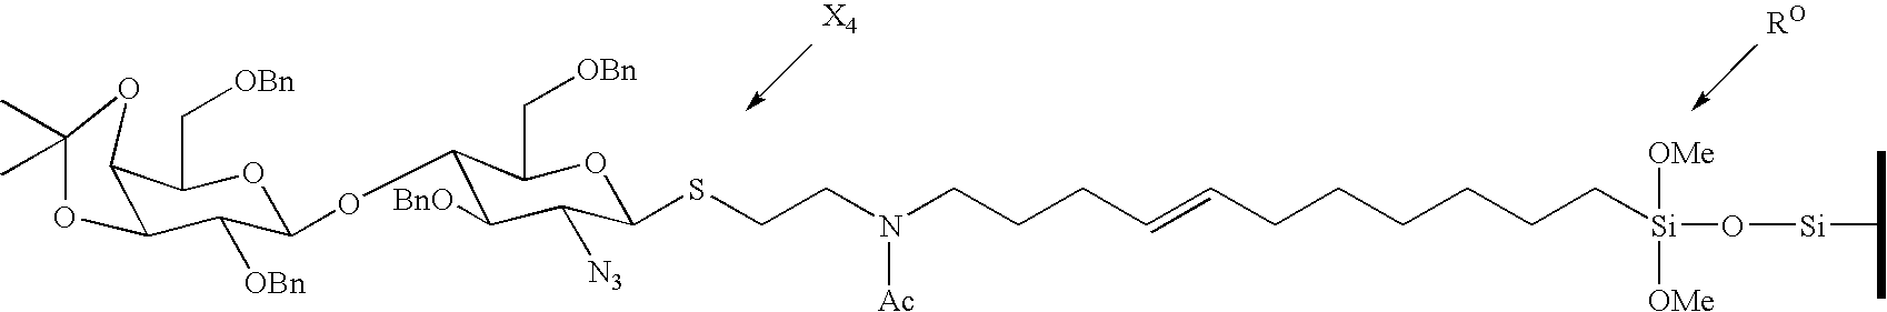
O1C(C)(C)OC2C1C(C[OBn])OC(OC1C([BnO])C([N3])C(SCCN(CCCC=CCCCCCC[Si]([OMe])([OMe])O[Si]C(C)C)[Ac])OC1C[OBn])C2[OBn]
